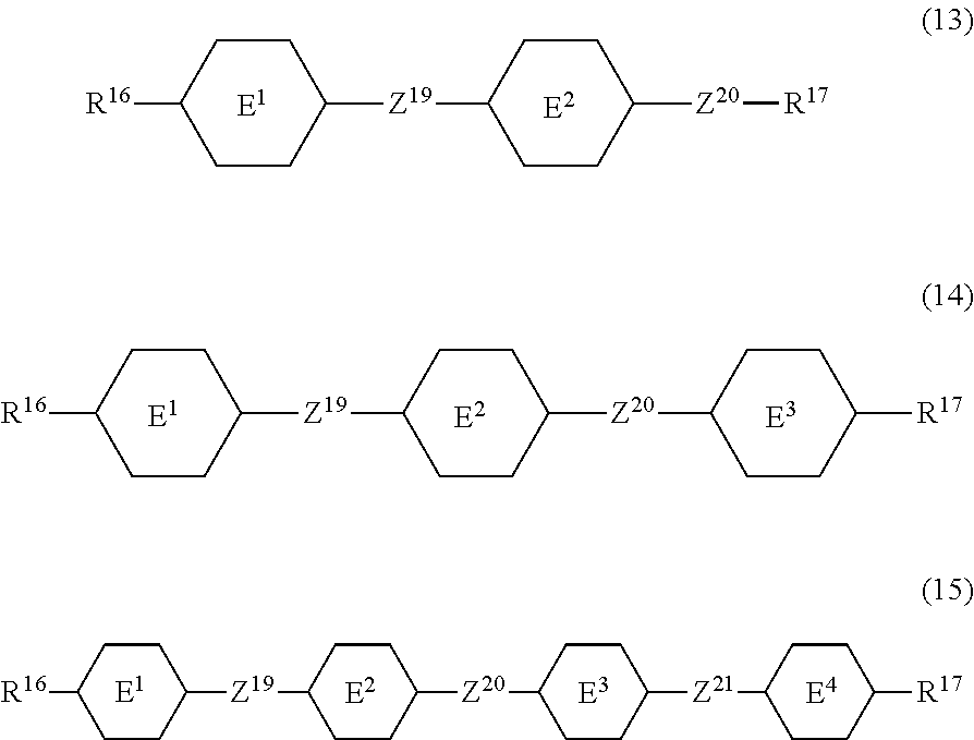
C1CC([R16])CCC1[Z19]C1CCC([Z20][R17])CC1.C1CC([R16])CCC1[Z19]C1CCC([Z20]C2CCC([R17])CC2)CC1.C1CC([R16])CCC1[Z19]C1CCC([Z20]C2CCC([Z21]C3CCC([R17])CC3)CC2)CC1
